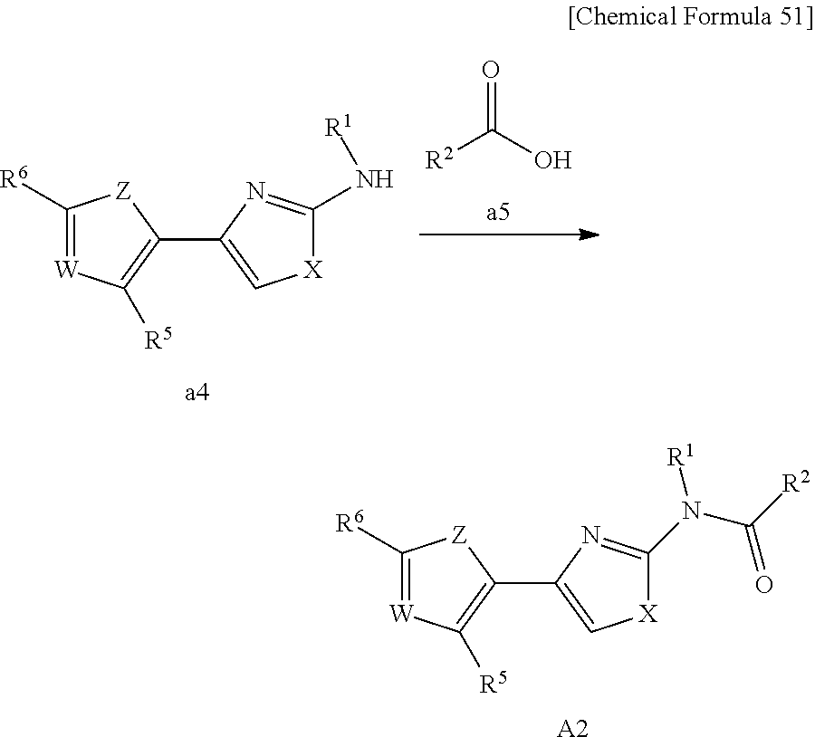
[R2]C(O)=O.C1([R6])=[W]C([R5])=C(C2=C[X]C(N[R1])=N2)[Z]1.C1([R6])=[W]C([R5])=C(C2=C[X]C(N([R1])C([R2])=O)=N2)[Z]1.[A2]
